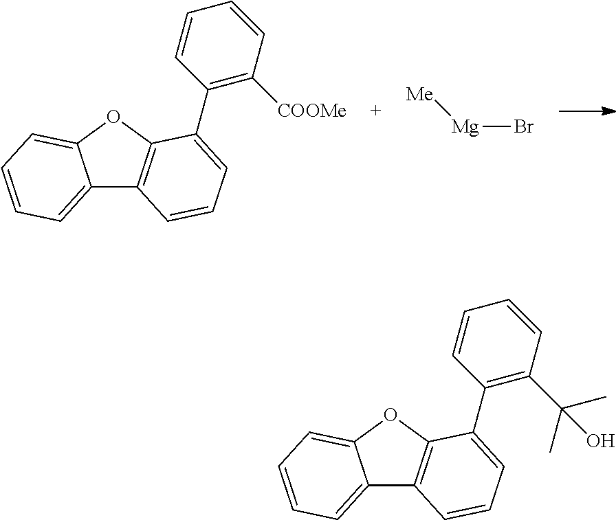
C12=CC=CC=C1OC1=C2C=CC=C1C1=C([COOMe])C=CC=C1.[Me][Mg]Br.C12=CC=CC=C1OC1=C2C=CC=C1C1=C(C(C)(C)O)C=CC=C1
